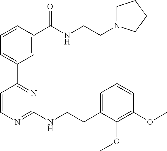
C1=CC(C(NCCN2CCCC2)=O)=CC(C2=NC(NCCC3=CC=CC(OC)=C3OC)=NC=C2)=C1
